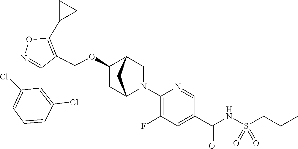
N1=C(C2=C(Cl)C=CC=C2Cl)C(COC2CC3N(C4=C(F)C=C(C(NS(CCC)(=O)=O)=O)C=N4)CC2C3)=C(C2CC2)O1
